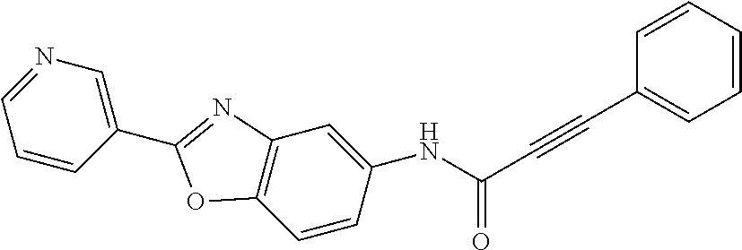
C1=CC=CC=C1C#CC(=O)NC1=CC2=C(OC(C3=CN=CC=C3)=N2)C=C1
